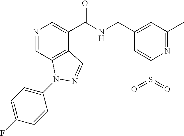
N1=CC2=C(C(C(NCC3=CC(C)=NC(S(=O)(=O)C)=C3)=O)=C1)C=NN2C1=CC=C(F)C=C1
